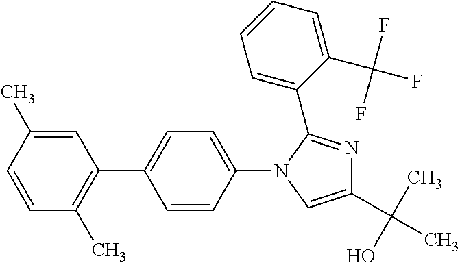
C1=CC(C)=CC(C2=CC=C(N3C=C(C(C)(O)C)N=C3C3=CC=CC=C3C(F)(F)F)C=C2)=C1C
